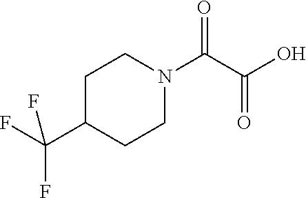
C1C(C(F)(F)F)CCN(C(C(O)=O)=O)C1
